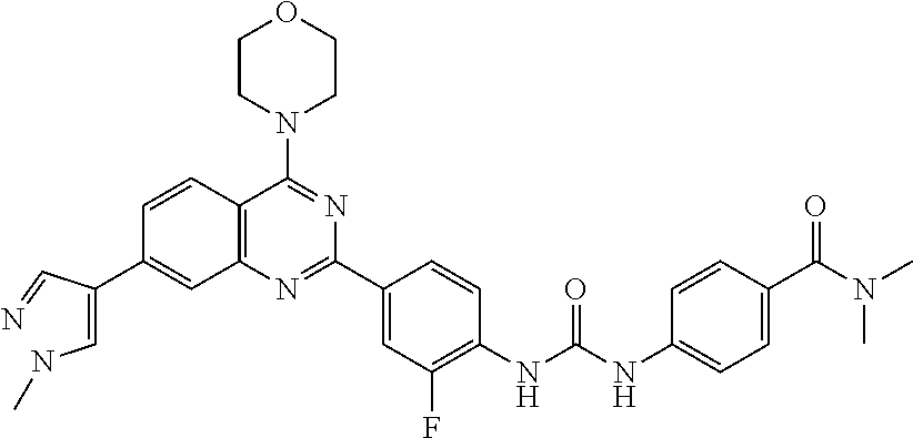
C1=CC2=C(C=C1C(=CNC)C=N)N=C(C1=CC(F)=C(NC(NC3=CC=C(C(N(C)C)=O)C=C3)=O)C=C1)N=C2N1CCOCC1
